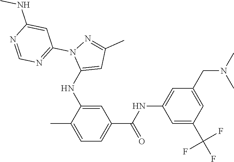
C1(C)=CC=C(C(NC2=CC(CN(C)C)=CC(C(F)(F)F)=C2)=O)C=C1NC1=CC(C)=NN1C1=NC=NC(NC)=C1
